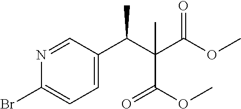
C1=C(C(C(C(OC)=O)(C)C(OC)=O)C)C=NC(Br)=C1
